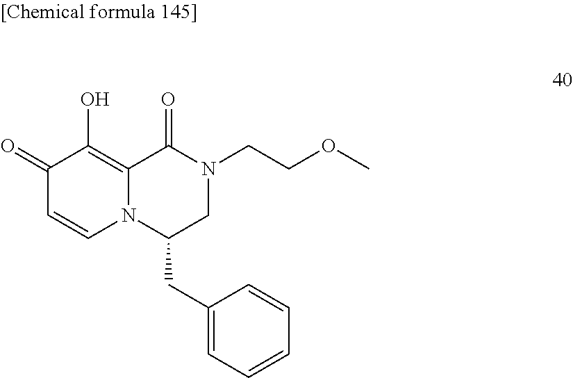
C1(=O)C=CN2C(=C1O)C(=O)N(CCOC)CC2CC1=CC=CC=C1
